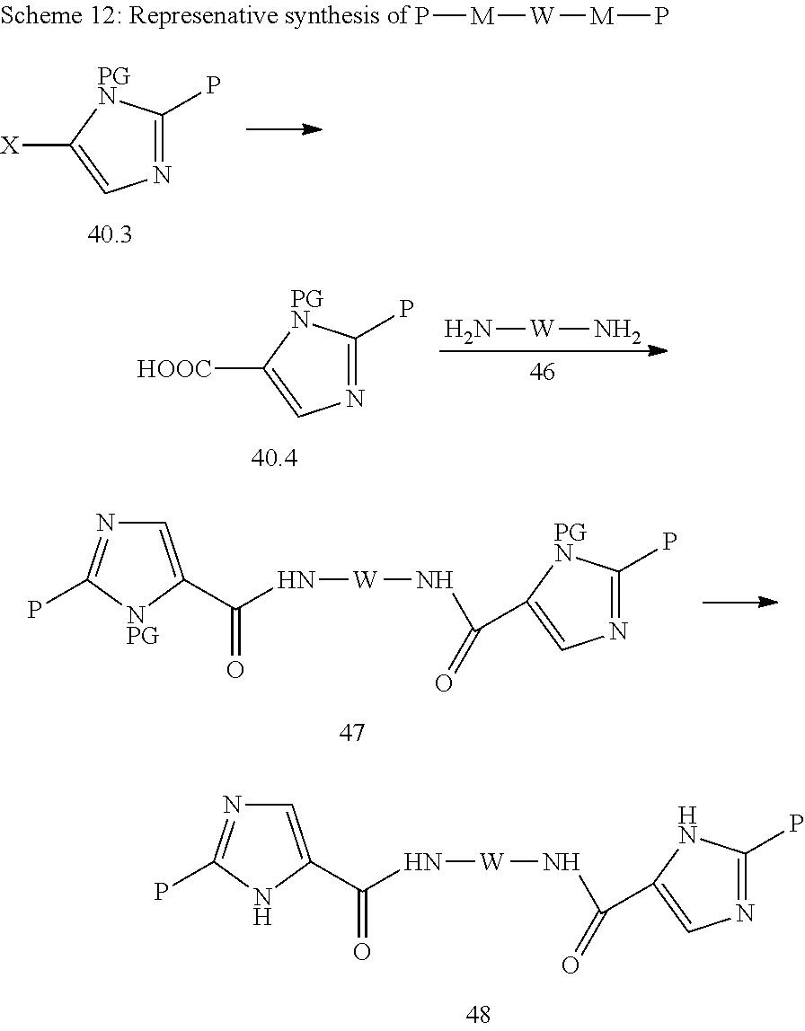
P[M][W][M]P.N1=C(P)[PGN]C([X])=C1.N[W]N.N1=C(P)[PGN]C([HOOC])=C1.N1=C(P)[PGN]C(C(=O)N[W]NC(=O)C2=CN=C(P)[NPG]2)=C1.N1=C(P)NC(C(=O)N[W]NC(=O)C2=CN=C(P)N2)=C1
